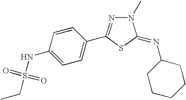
C1=C(NS(CC)(=O)=O)C=CC(C2=NN(C)C(=NC3CCCCC3)S2)=C1
